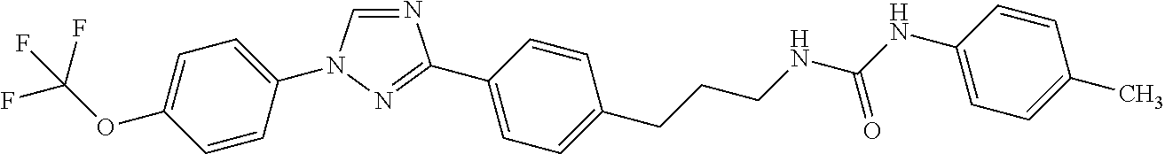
C1=C(N2C=NC(C3=CC=C(CCCNC(NC4=CC=C(C)C=C4)=O)C=C3)=N2)C=CC(OC(F)(F)F)=C1
